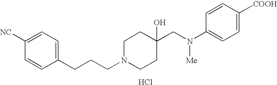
C1([NC])=CC=C(CCCN2CCC(CN(C3=CC=C([COOH])C=C3)[Me])(O)CC2)C=C1.Cl
